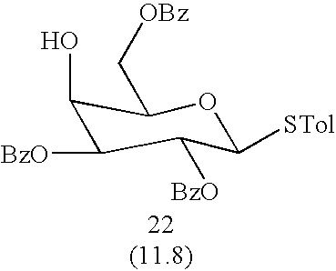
C1(O)C([BzO])C([BzO])C([STol])OC1C[OBz]
